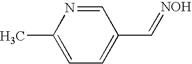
C1=NC(C)=CC=C1C=[NOH]
